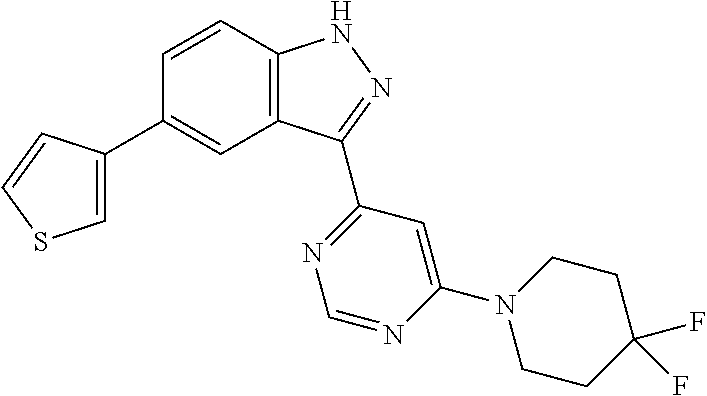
C1=CC2=C(C=C1C1=CSC=C1)C(C1=NC=NC(N3CCC(F)(F)CC3)=C1)=NN2
